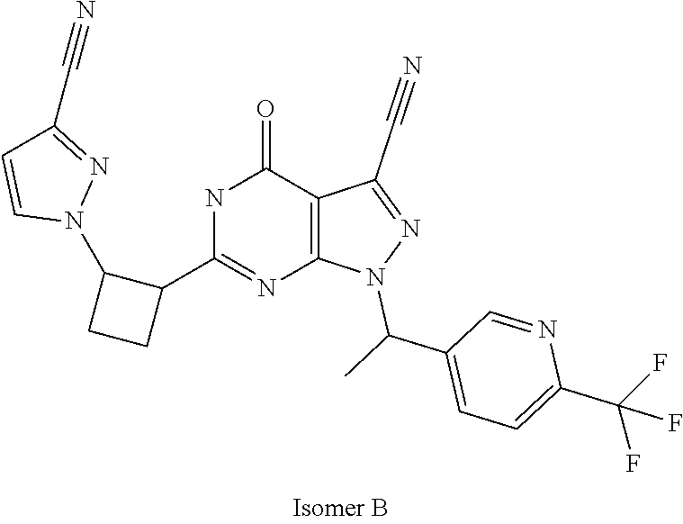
C1=C(C(F)(F)F)N=CC(C(C)N2N=C(C#N)C3=C2N=C(C2CCC2N2N=C(C#N)C=C2)NC3=O)=C1
